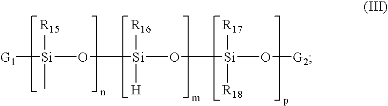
[G1][Si](O[Si](O[Si](O[G2])([R17])[R18])([R16])[H])([R15])C
